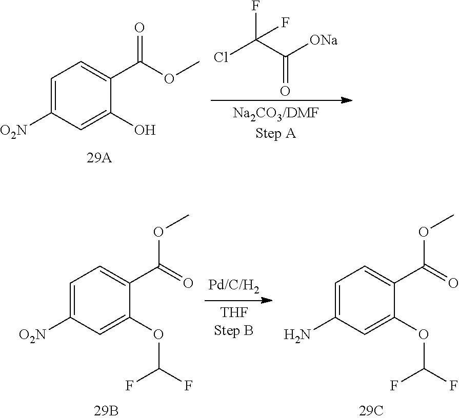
C1=C([O2N])C=C(O)C(C(OC)=O)=C1.ClC(C([ONa])=O)(F)F.C1=C([O2N])C=C(OC(F)F)C(C(=O)OC)=C1.C1=C(N)C=C(OC(F)F)C(C(=O)OC)=C1
